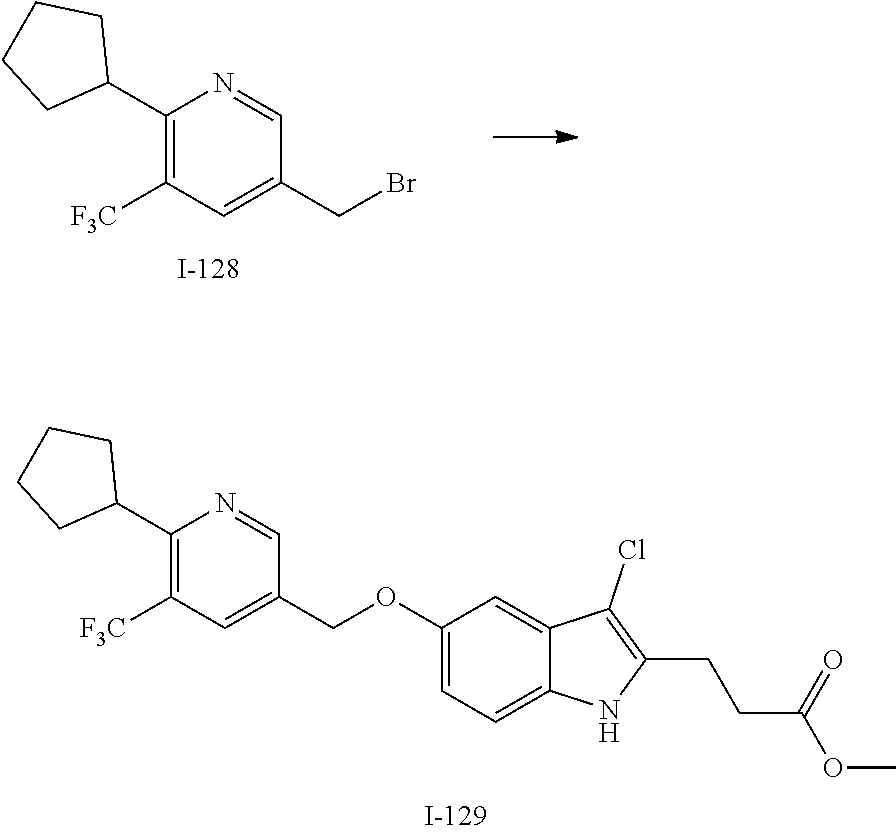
C1=C(COC2=CC=C3C(=C2)C(Cl)=C(CCC(OC)=O)N3)C=NC(C2CCCC2)=C1[F3C].C1(C2CCCC2)=C([F3C])C=C(CBr)C=N1
